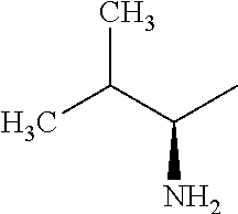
CC(C)C(N)C
